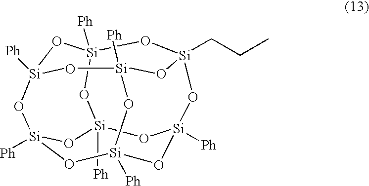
[Ph][Si]12O[Si]3([Ph])O[Si]4(CCC)O[Si]5([Ph])O[Si]([Ph])(O[Si]([Ph])(O1)O[Si]([Ph])(O5)O3)O[Si]([Ph])(O2)O4
